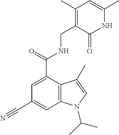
C1=C(C(NCC2=C(C)C=C(C)NC2=O)=O)C2=C(C=C1C#N)N(C(C)C)C=C2C
